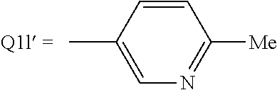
CC1=CN=C([Me])C=C1
